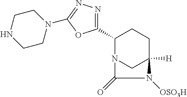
N12CC([H])(CCC1C1=NN=C(N3CCNCC3)O1)N([OSO3H])C2=O
